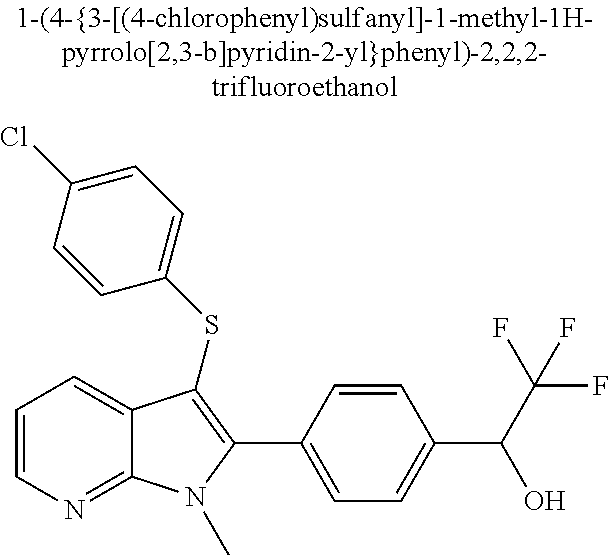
C1(C2=C(SC3=CC=C(Cl)C=C3)C3=CC=CN=C3N2C)=CC=C(C(C(F)(F)F)O)C=C1
